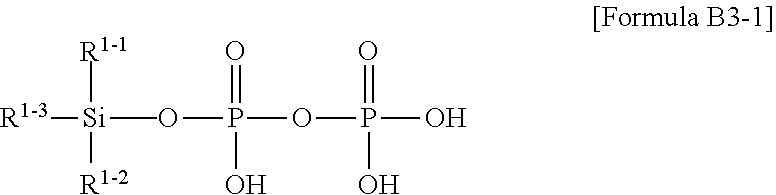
[R1-3][Si](OP(OP(O)(=O)O)(=O)O)(C)([R1-2])[R1-1]
